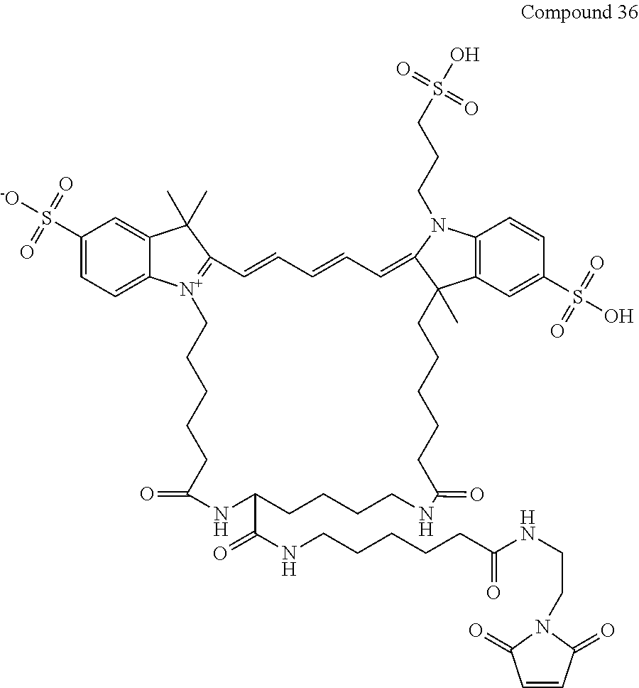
C1(S(=O)(=O)[-O])=CC=C2C(=C1)C(C)(C)C1=[N+]2CCCCCC(=O)NC(C(=O)NCCCCCC(=O)NCCN2C(=O)C=CC2=O)CCCCNC(=O)CCCCCC2(C)C3=C(C=CC(S(=O)(=O)O)=C3)N(CCCS(O)(=O)=O)C2=CC=CC=C1
